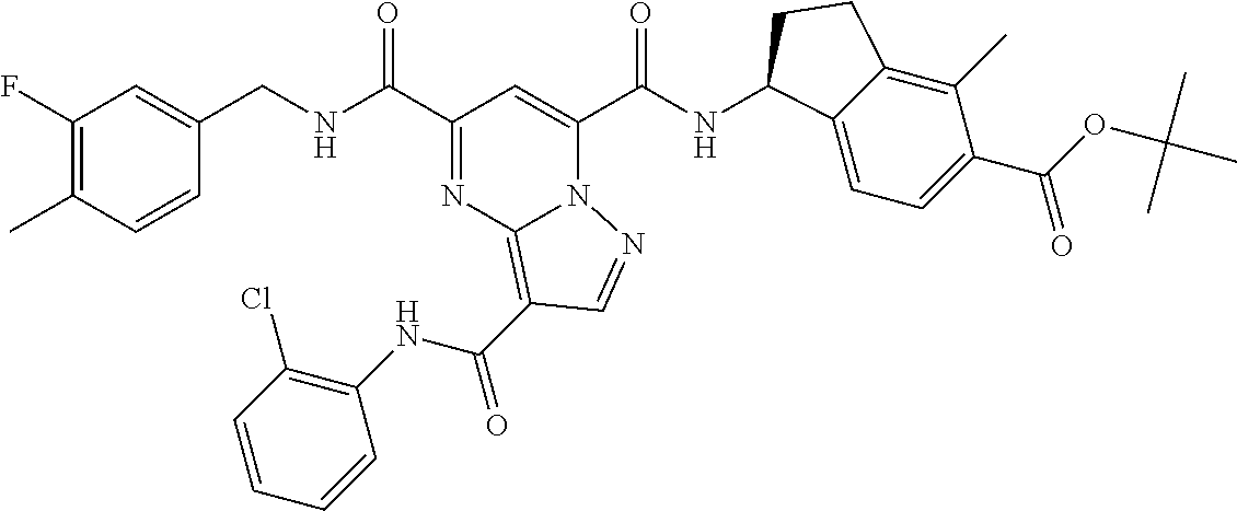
C(NC(C1=NC2=C(C(NC3=C(Cl)C=CC=C3)=O)C=NN2C(C(NC2C3=CC=C(C(=O)OC(C)(C)C)C(C)=C3CC2)=O)=C1)=O)C1=CC(F)=C(C)C=C1
